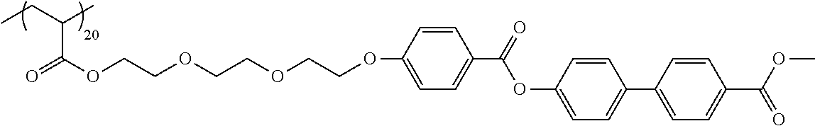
CCC(C)C(=O)OCCOCCOCCOC1=CC=C(C(=O)OC2=CC=C(C3=CC=C(C(OC)=O)C=C3)C=C2)C=C1
